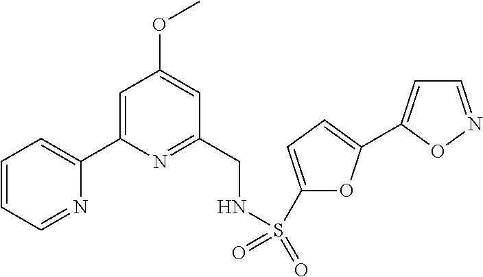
C1=CC=NC(C2=CC(OC)=CC(CNS(C3=CC=C(C4=CC=NO4)O3)(=O)=O)=N2)=C1
